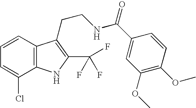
C1=CC2=C(C(Cl)=C1)NC(C(F)(F)F)=C2CCNC(C1=CC(OC)=C(OC)C=C1)=O
